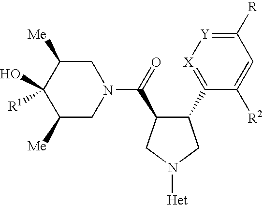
C1C([Me])C(O)([R1])C([Me])CN1C(=O)C1C(C2=[X][Y]=C([R])C=C2[R2])CN([Het])C1
